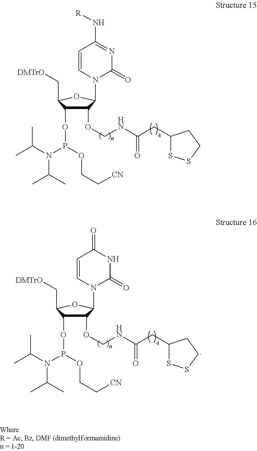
C1(OCNC(CC2SSCC2)=O)C(OP(N(C(C)C)C(C)C)OCC[CN])C(C[DMTrO])OC1N1C(=O)N=C(N[R])C=C1.C1(OCNC(CC2SSCC2)=O)C(OP(N(C(C)C)C(C)C)OCC[CN])C(C[DMTrO])OC1N1C(=O)NC(=O)C=C1
